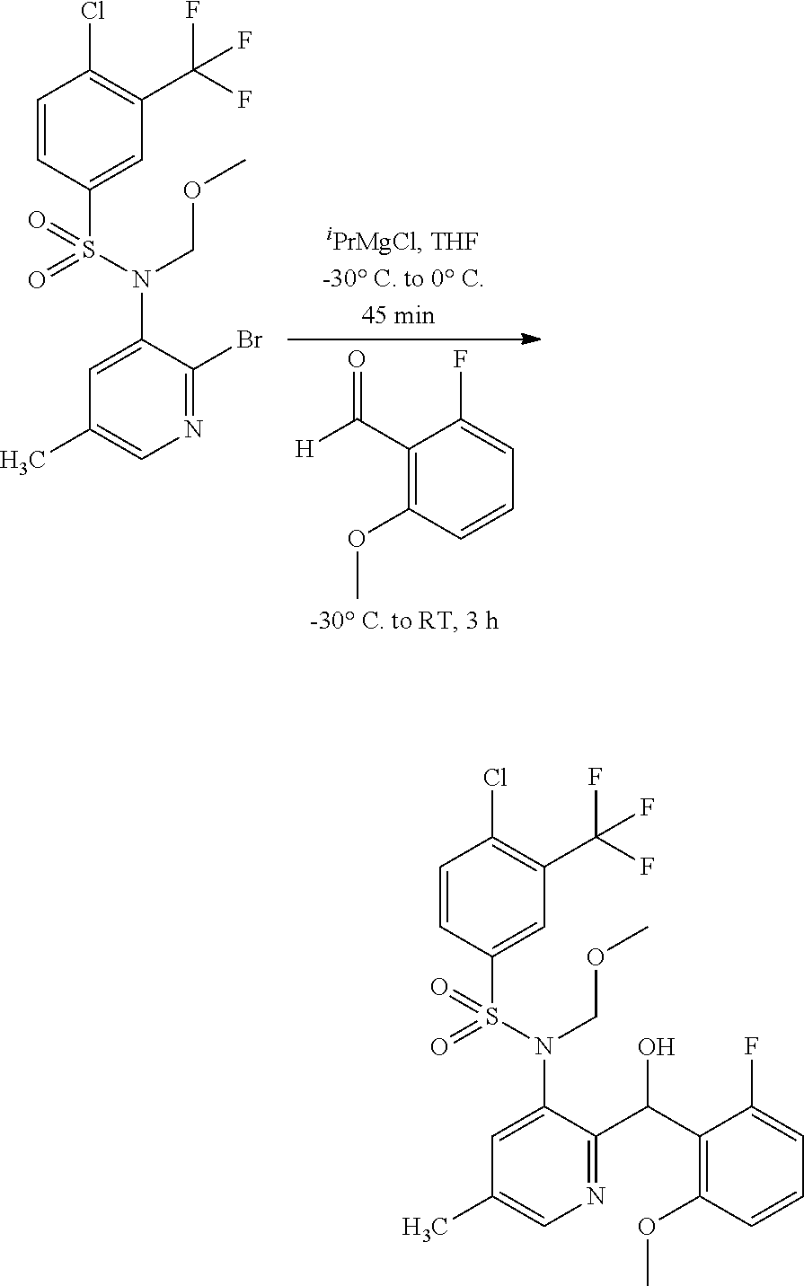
C1(C([H])=O)=C(OC)C=CC=C1F.C1=CC(S(N(C2=CC(C)=CN=C2Br)COC)(=O)=O)=CC(C(F)(F)F)=C1Cl.C1=CC(S(N(C2=CC(C)=CN=C2C(C2=C(OC)C=CC=C2F)O)COC)(=O)=O)=CC(C(F)(F)F)=C1Cl
